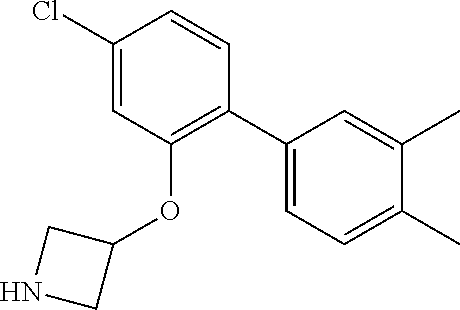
C1(Cl)=CC(OC2CNC2)=C(C2=CC=C(C)C(C)=C2)C=C1
